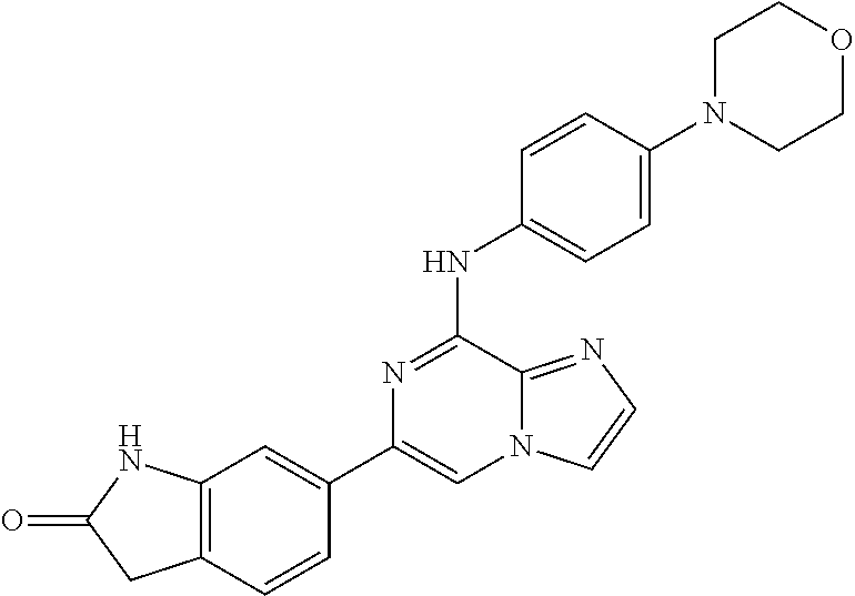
C1(C2=CC3=C(C=C2)CC(=O)N3)=CN2C(=NC=C2)C(NC2=CC=C(N3CCOCC3)C=C2)=N1
